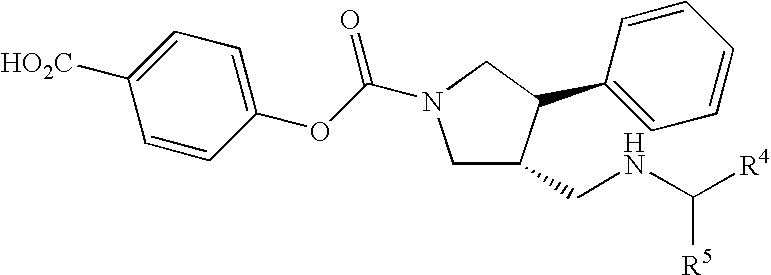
C1C(CNC([R4])[R5])C(C2=CC=CC=C2)CN1C(OC1=CC=C([HO2C])C=C1)=O
